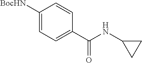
C1([BocHN])=CC=C(C(=O)NC2CC2)C=C1
